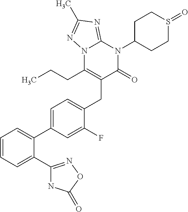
C1=CC=C(C2=NOC(=O)N2)C(C2=CC=C(CC3=C(CCC)N4C(=NC(C)=N4)N(C4CCS(=O)CC4)C3=O)C(F)=C2)=C1
